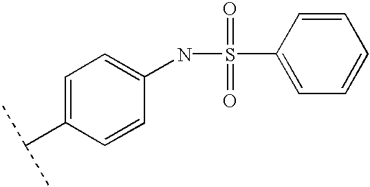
C1=C(C(C)C)C=CC(NS(C2=CC=CC=C2)(=O)=O)=C1
